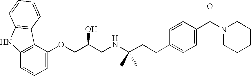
C1=C(OCC(CNC(CCC2=CC=C(C(N3CCCCC3)=O)C=C2)(C)C)O)C2=C(C=C1)NC1=C2C=CC=C1
